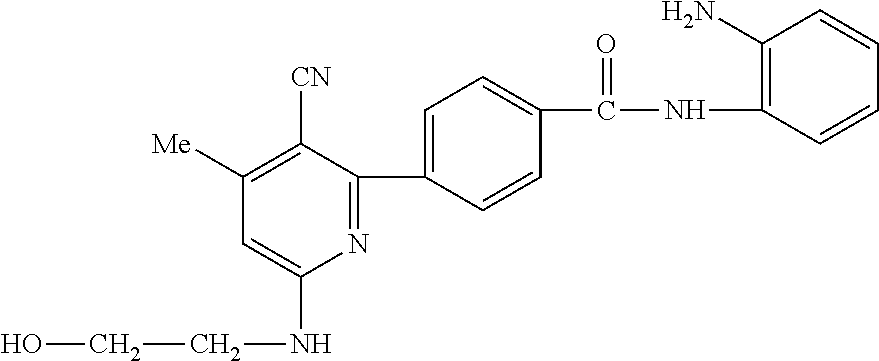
C1(C2=CC=C(C(NC3=C(N)C=CC=C3)=O)C=C2)=NC(NCCO)=CC([Me])=C1[CN]
